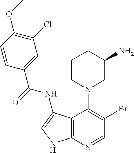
C12=C(N=CC(Br)=C1N1CC(N)CCC1)NC=C2NC(C1=CC(Cl)=C(OC)C=C1)=O
